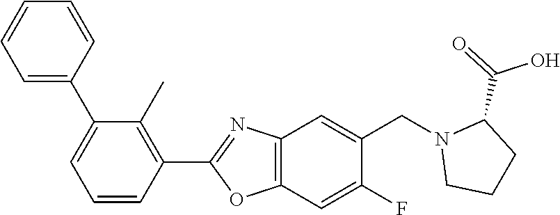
C1(C2=CC=CC=C2)=CC=CC(C2=NC3=C(O2)C=C(F)C(CN2CCCC2C(=O)O)=C3)=C1C
